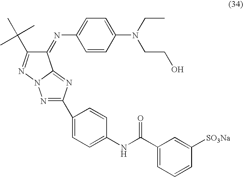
C1(C(NC2=CC=C(C3=NN4C(=N3)C(=NC3=CC=C(N(CC)CCO)C=C3)C(C(C)(C)C)=N4)C=C2)=O)=CC=CC([SO3Na])=C1
